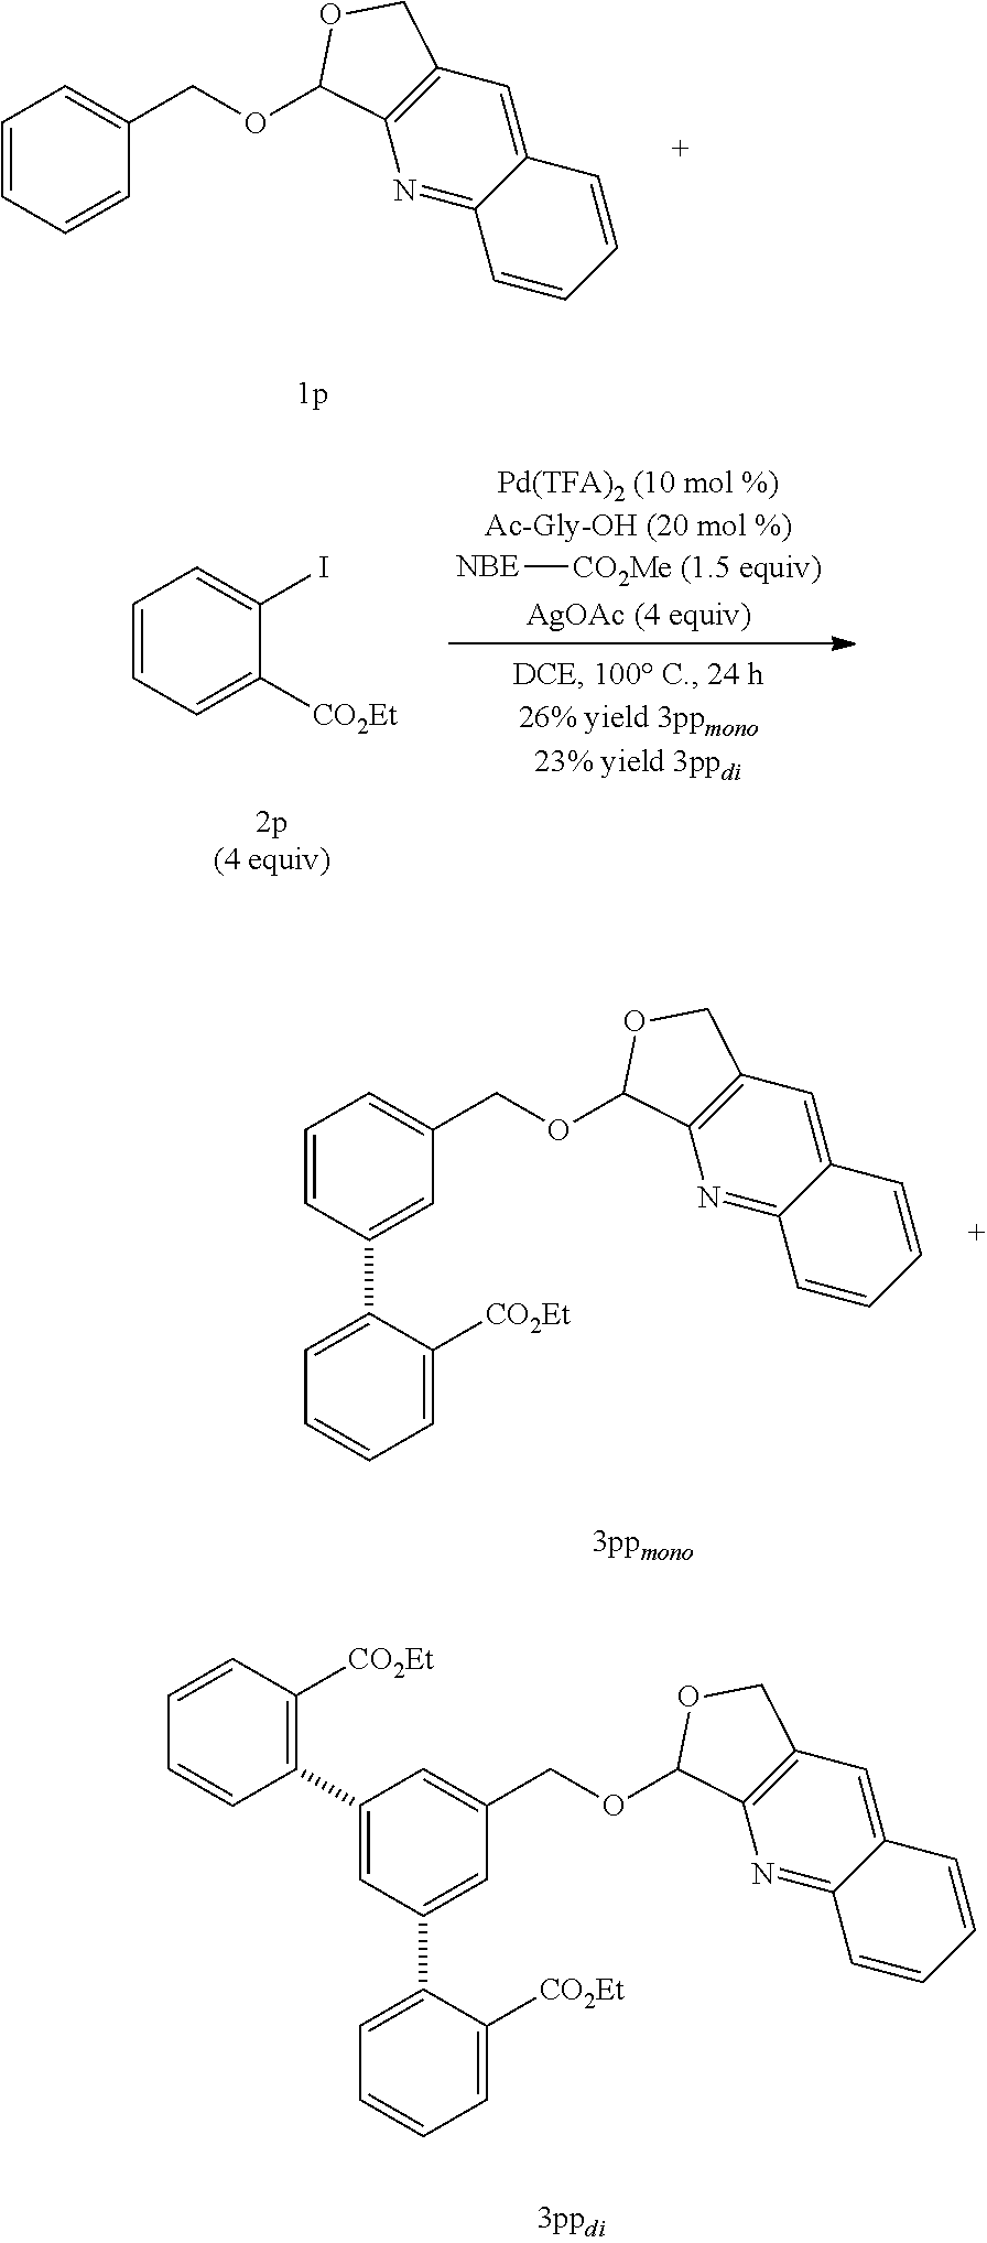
C1=CC=CC(COC2C3=C(C=C4C(=N3)C=CC=C4)CO2)=C1.C1=CC=C([CO2Et])C(I)=C1.[NBE][CO2Me (1.5 equiv)].C1=CC(C2=CC=CC=C2[CO2Et])=CC(COC2C3=C(C=C4C(=N3)C=CC=C4)CO2)=C1.C1(C2=C([CO2Et])C=CC=C2)=CC(C2=CC=CC=C2[CO2Et])=CC(COC2C3=C(C=C4C(=N3)C=CC=C4)CO2)=C1
